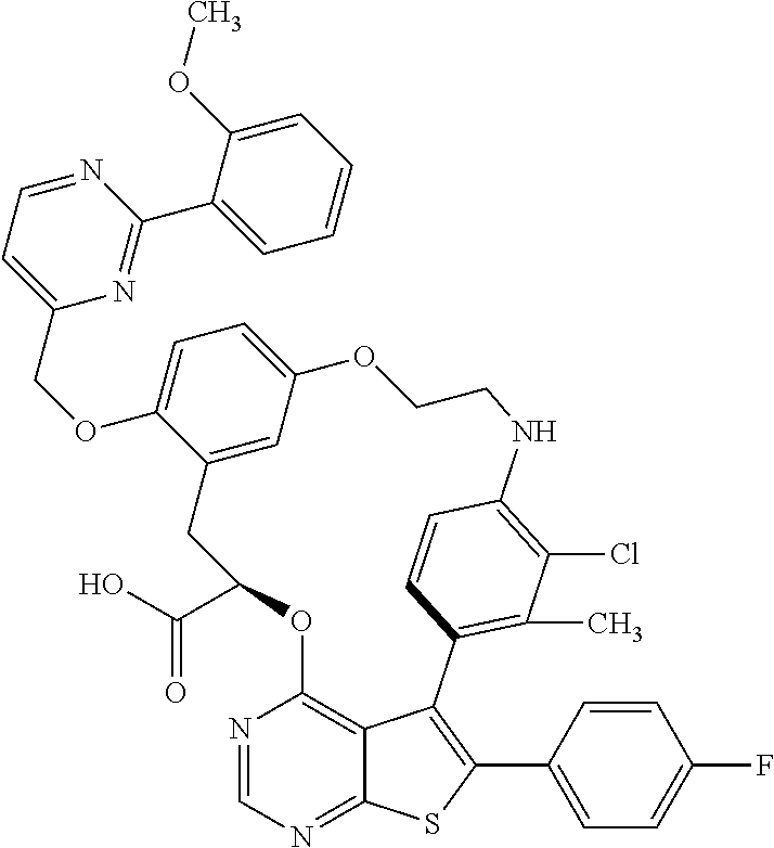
O(C1=CC=C2C=C1CC(C(=O)O)OC1=C3C(=NC=N1)SC(C1=CC=C(F)C=C1)=C3C1=C(C)C(Cl)=C(C=C1)NCCO2)CC1=CC=NC(C2=CC=CC=C2OC)=N1
